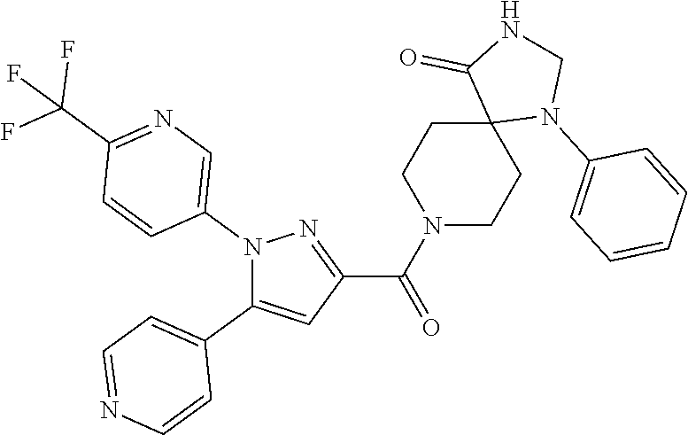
N1(C2=CN=C(C(F)(F)F)C=C2)C(C2=CC=NC=C2)=CC(C(N2CCC3(CC2)N(C2=CC=CC=C2)CNC3=O)=O)=N1
